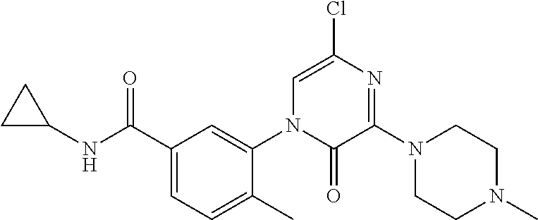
C1C(NC(C2=CC=C(C)C(N3C(=O)C(N4CCN(C)CC4)=NC(Cl)=C3)=C2)=O)C1
